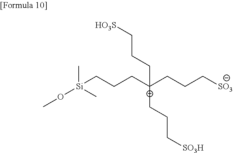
[Si](CCC[C+](CCC[SO3])(CCC[SO3H])CCC[HO3S])(OC)(C)C
